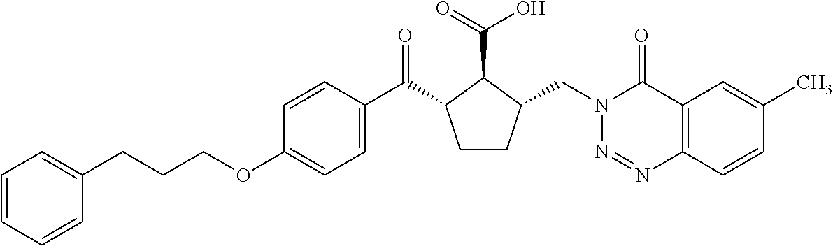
C(COC1=CC=C(C(=O)C2CCC(CN3N=NC4=C(C3=O)C=C(C)C=C4)C2C(=O)O)C=C1)CC1=CC=CC=C1
